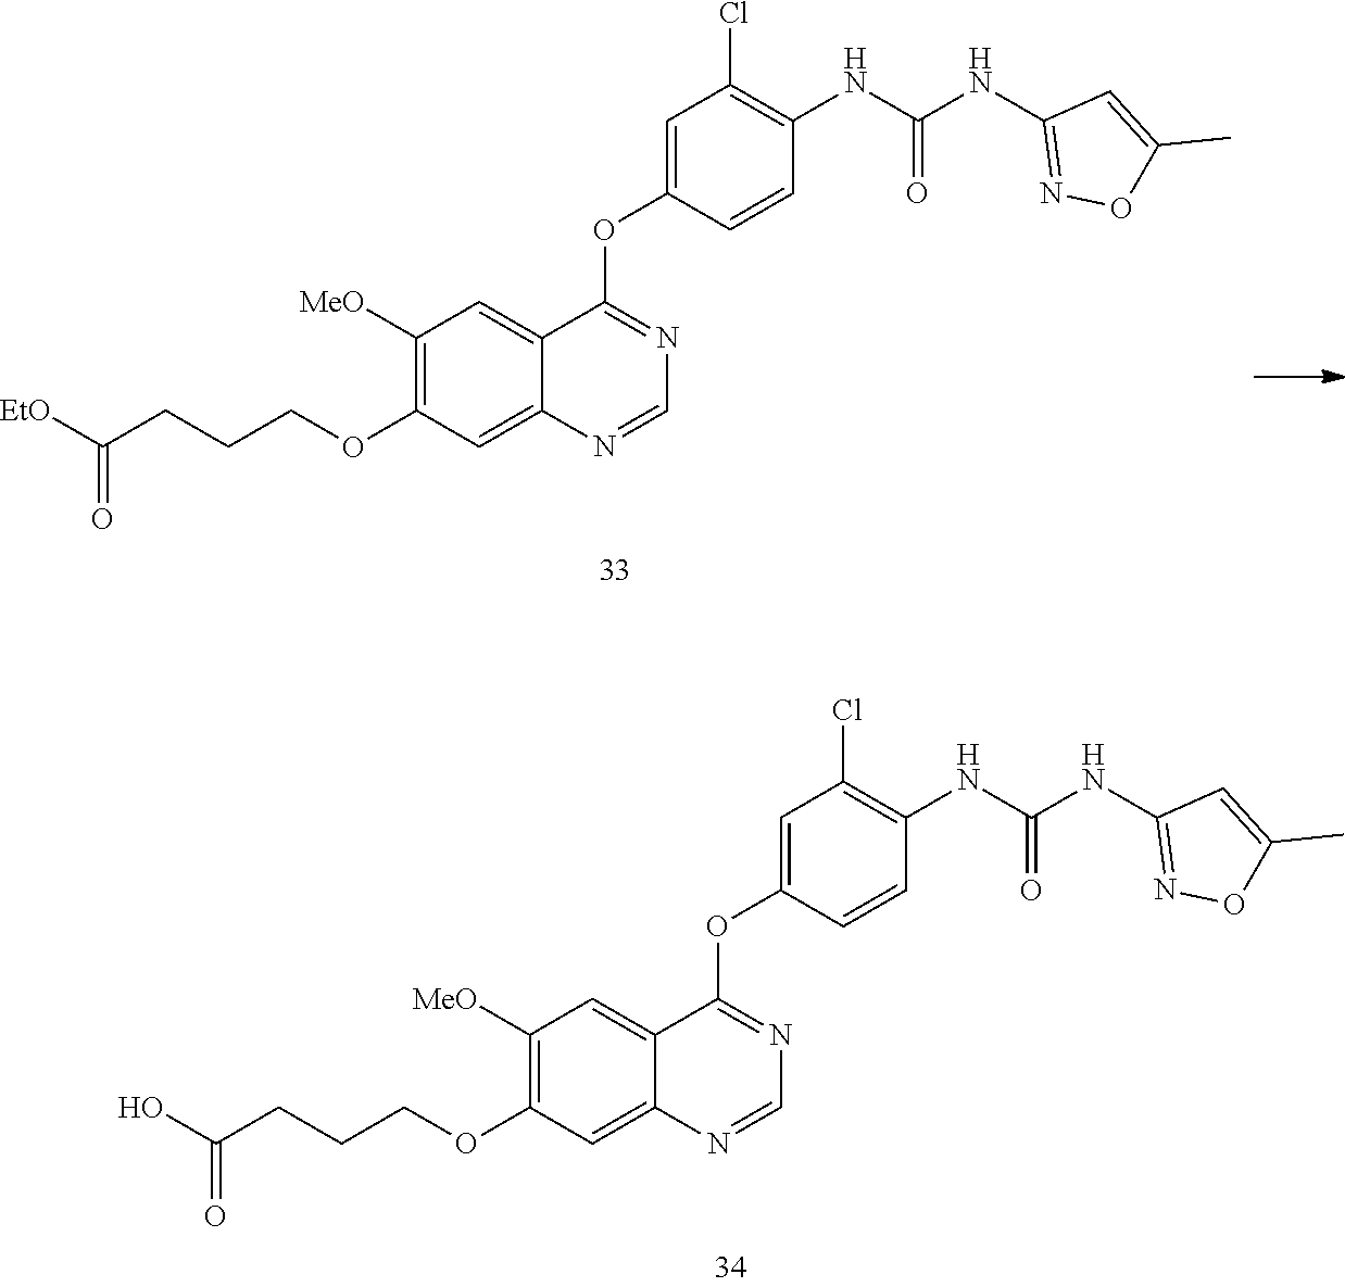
[EtO]C(CCCOC1=C([MeO])C=C2C(=C1)N=CN=C2OC1=CC(Cl)=C(NC(NC2=NOC(C)=C2)=O)C=C1)=O.OC(CCCOC1=C([MeO])C=C2C(=C1)N=CN=C2OC1=CC(Cl)=C(NC(NC2=NOC(C)=C2)=O)C=C1)=O
